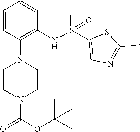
C1=CC(N2CCN(C(OC(C)(C)C)=O)CC2)=C(NS(C2=CN=C(C)S2)(=O)=O)C=C1
